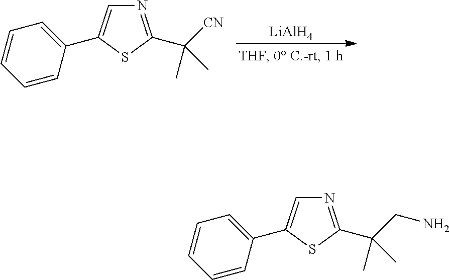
N1=C(C([CN])(C)C)SC(C2=CC=CC=C2)=C1.[LiAlH4].N1=C(C(CN)(C)C)SC(C2=CC=CC=C2)=C1
